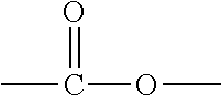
O=C(C)OC
